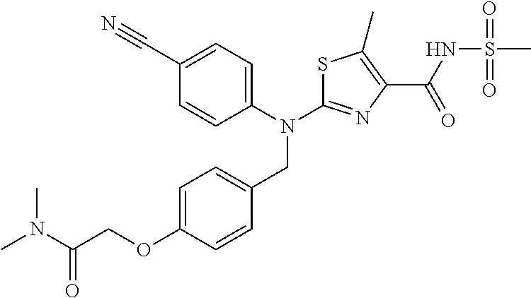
N(C1=NC(C(NS(C)(=O)=O)=O)=C(C)S1)(CC1=CC=C(OCC(N(C)C)=O)C=C1)C1=CC=C(C#N)C=C1
